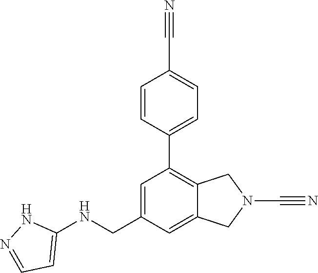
C1=C2C(=C(C3=CC=C(C#N)C=C3)C=C1CNC1=CC=NN1)CN(C#N)C2
